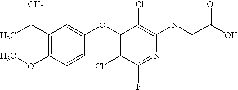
N(C1=C(Cl)C(OC2=CC(C(C)C)=C(OC)C=C2)=C(Cl)C(F)=N1)CC(O)=O
